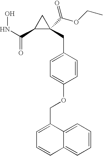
N(C(C1C(C(OCC)=O)(CC2=CC=C(OCC3=CC=CC4=CC=CC=C34)C=C2)C1)=O)O
